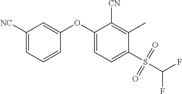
C1([NC])=CC=CC(OC2=CC=C(S(C(F)F)(=O)=O)C(C)=C2[CN])=C1
